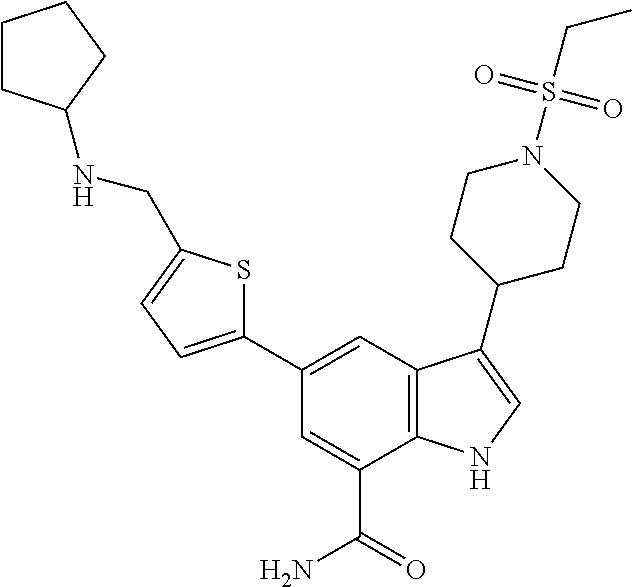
C1(C2=CC3=C(C(C(=O)N)=C2)NC=C3C2CCN(S(CC)(=O)=O)CC2)=CC=C(CNC2CCCC2)S1
